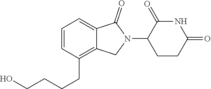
C1=CC(CCCCO)=C2C(=C1)C(=O)N(C1C(=O)NC(=O)CC1)C2
